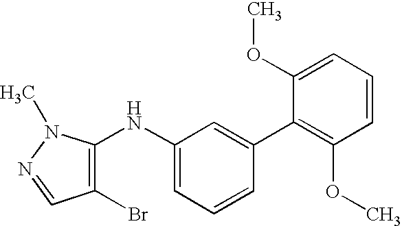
C1=CC=C(NC2=C(Br)C=NN2C)C=C1C1=C(OC)C=CC=C1OC
